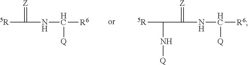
[5R]C(NC([R6])[Q])=[Z].C(C(NC([R6])[Q])=[Z])([5R])N[Q]
